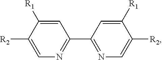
C1(C2=NC=C([R2])C([R1])=C2)=NC=C([R2])C([R1])=C1
